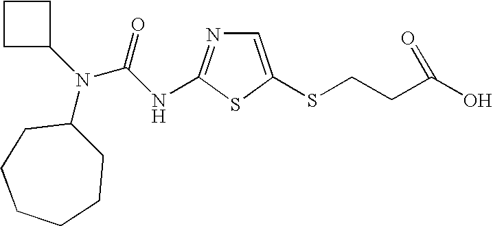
C1C(N(C2CCCCCC2)C(NC2=NC=C(SCCC(O)=O)S2)=O)CC1
